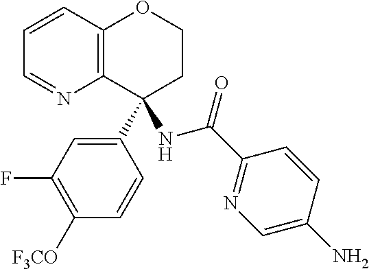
C1=CC2=C(N=C1)C(C1=CC(F)=C([F3CO])C=C1)(NC(=O)C1=NC=C(N)C=C1)CCO2
